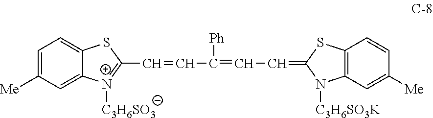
C1=C([Me])C=C2C(=C1)SC(C=CC(=CC=C1N([C3H6SO3K])C3=C(S1)C=CC([Me])=C3)[Ph])=[N+]2[C3H6SO3]
